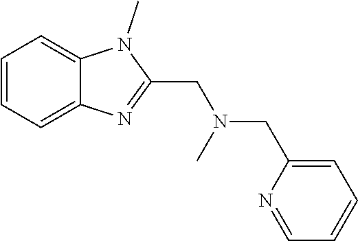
C1=CC=C2C(=C1)N(C)C(CN(C)CC1=CC=CC=N1)=N2
